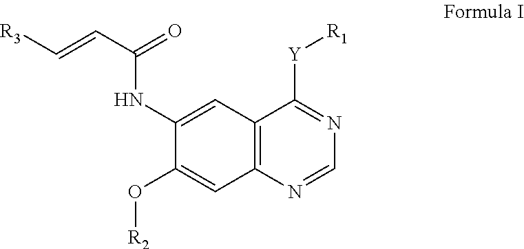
C12=C(N=CN=C1[Y][R1])C=C(O[R2])C(NC(C=C[R3])=O)=C2
